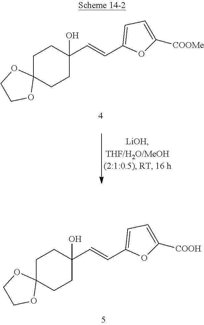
C1C2(CCC(C=CC3=CC=C([COOMe])O3)(O)C1)OCCO2.C1C2(CCC(C=CC3=CC=C([COOH])O3)(O)C1)OCCO2
